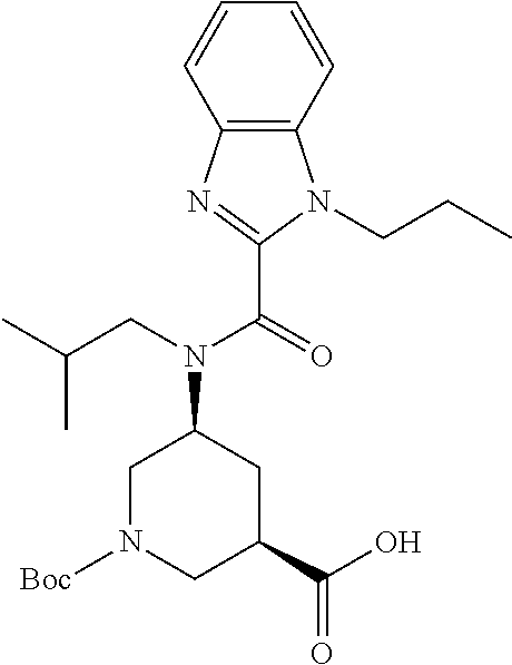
C12=C(C=CC=C1)N(CCC)C(C(N(CC(C)C)C1CN([Boc])CC(C(O)=O)C1)=O)=N2
